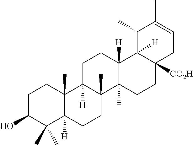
OC1C(C)(C)C2([H])C(C)(CC1)C1([H])C(C)(CC2)C2(C)C([H])(CC1)C1([H])C([CO2H])(CC2)CC=C(C)C1C
